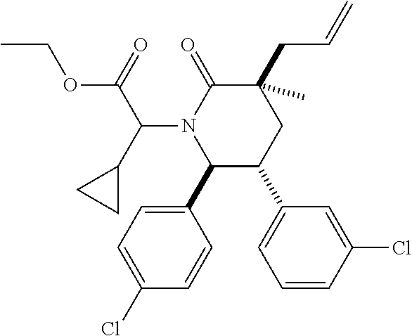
C1(C2=CC=C(Cl)C=C2)C(C2=CC=CC(Cl)=C2)CC(CC=C)(C)C(=O)N1C(C1CC1)C(OCC)=O
